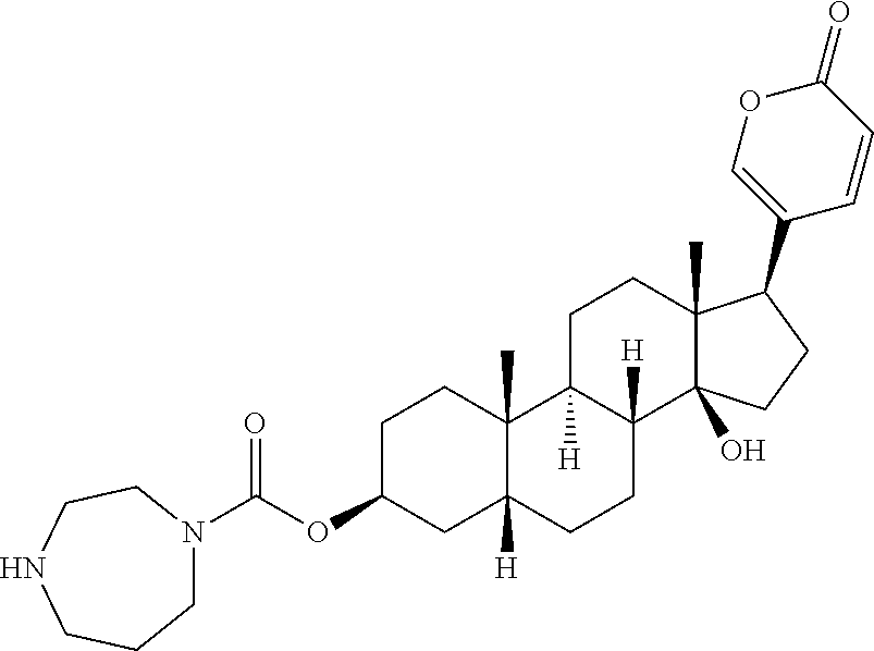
C(OC1CC2([H])C(C)(CC1)C1([H])C([H])(CC2)C2(O)C(C)(CC1)C(C1=COC(=O)C=C1)CC2)(=O)N1CCCNCC1
